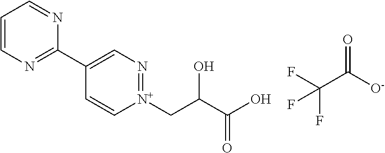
C1=CN=C(C2=CN=[N+](CC(C(O)=O)O)C=C2)N=C1.O=C([O-])C(F)(F)F
